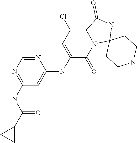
C1(NC(C2CC2)=O)=NC=NC(NC2=CC(Cl)=C3N(C2=O)C2(NC3=O)CCNCC2)=C1
